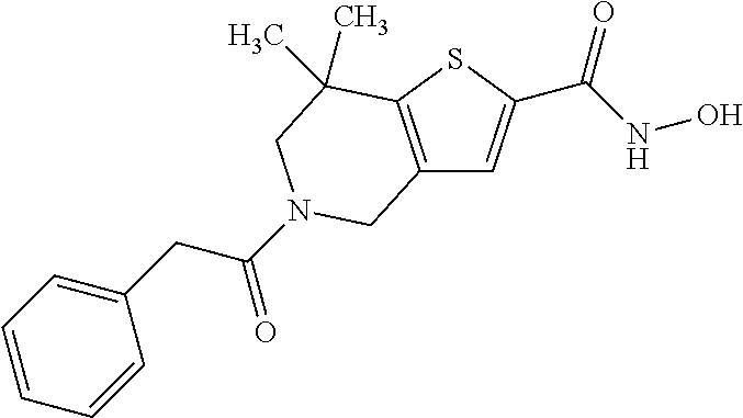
C12=C(SC(C(NO)=O)=C1)C(C)(C)CN(C(=O)CC1=CC=CC=C1)C2
